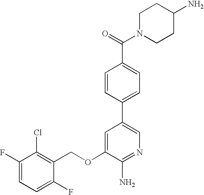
C1(F)=CC=C(F)C(COC2=CC(C3=CC=C(C(=O)N4CCC(N)CC4)C=C3)=CN=C2N)=C1Cl
